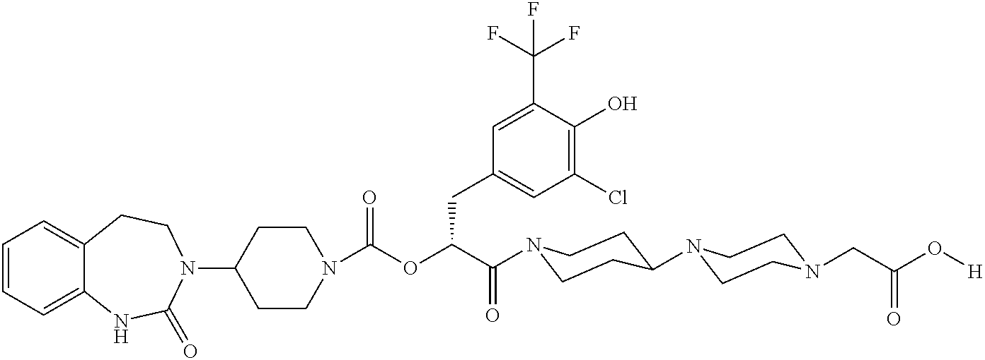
C1(N2CCC3=CC=CC=C3NC2=O)CCN(C(=O)OC(C(=O)N2CCC(N3CCN(CC(O[H])=O)CC3)CC2)CC2=CC(Cl)=C(O)C(C(F)(F)F)=C2)CC1
